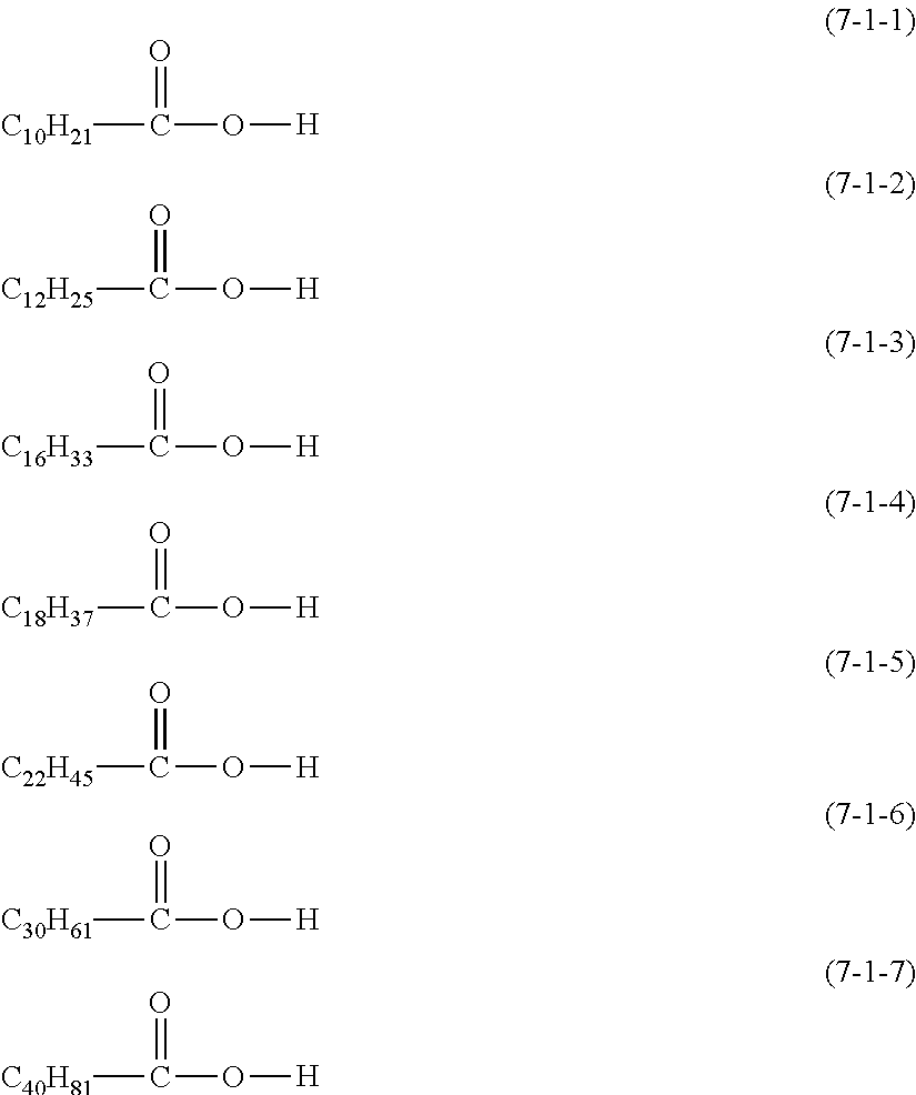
[C10H21]C(=O)O[H].[C12H25]C(=O)O[H].[C16H33]C(=O)O[H].[C18H37]C(=O)O[H].[C22H45]C(=O)O[H].[C30H61]C(=O)O[H].[C40H81]C(=O)O[H]
